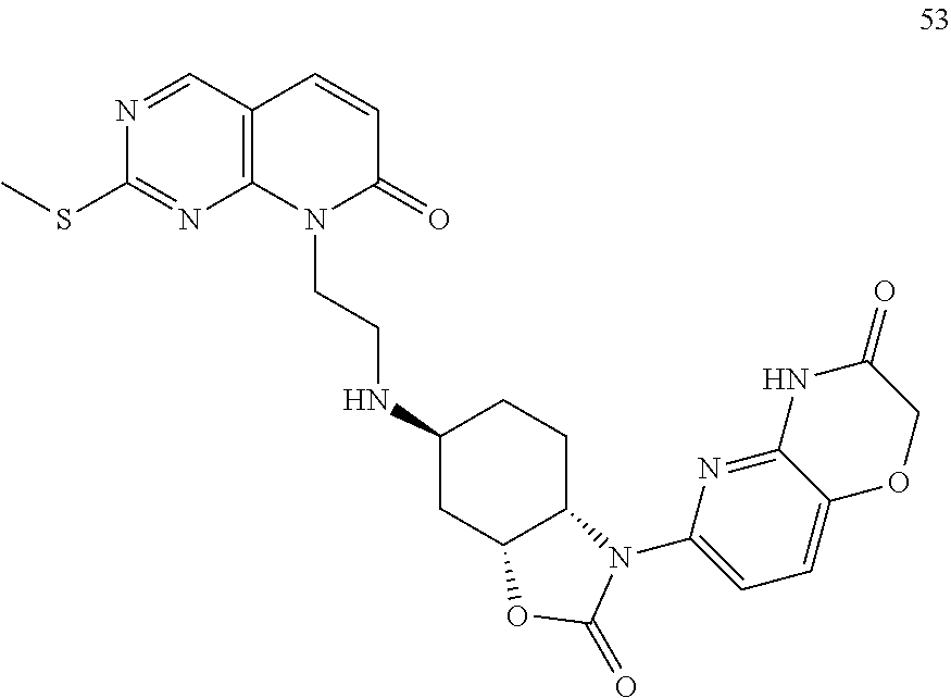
C1(SC)=NC2=C(C=N1)C=CC(=O)N2CCNC1CC2C(CC1)N(C1=CC=C3C(=N1)NC(=O)CO3)C(=O)O2
